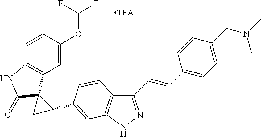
C1=C(OC(F)F)C=CC2=C1C1(C(=O)N2)CC1C1=CC2=C(C(C=CC3=CC=C(CN(C)C)C=C3)=NN2)C=C1
